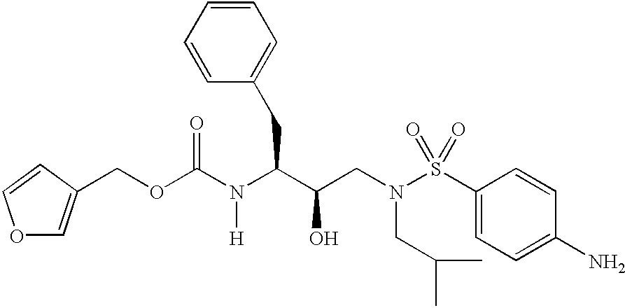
O1C=C(COC(N(C(C(O)CN(S(C2=CC=C(N)C=C2)(=O)=O)CC(C)C)CC2=CC=CC=C2)[H])=O)C=C1
